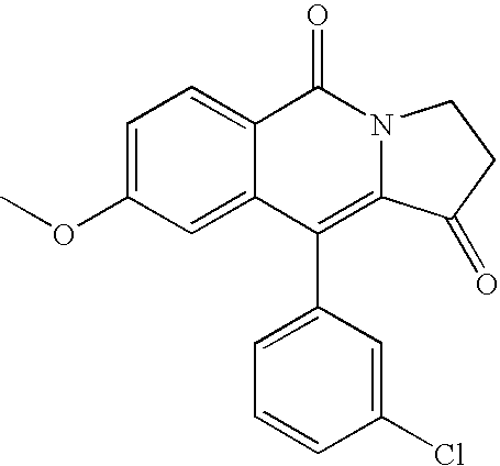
C1=C(OC)C=C2C(=C1)C(=O)N1C(=C2C2=CC=CC(Cl)=C2)C(=O)CC1
